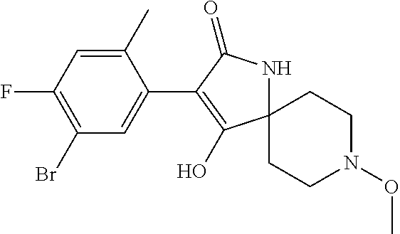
C12(NC(=O)C(C3=CC(Br)=C(F)C=C3C)=C1O)CCN(OC)CC2
